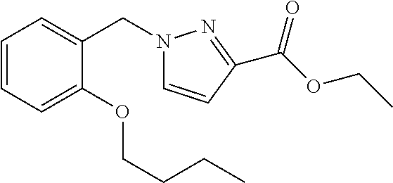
C1=CC=C(OCCCC)C(CN2C=CC(C(OCC)=O)=N2)=C1
